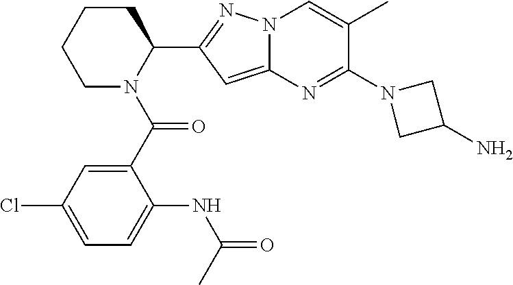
C1CCN(C(C2=CC(Cl)=CC=C2NC(=O)C)=O)C(C2=NN3C(=C2)N=C(N2CC(N)C2)C(C)=C3)C1
